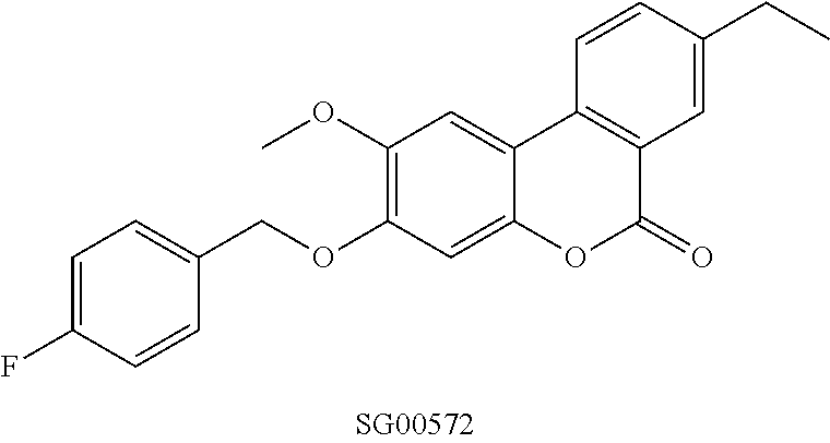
O(C1=C(OC)C=C2C(=C1)OC(=O)C1=C2C=CC(CC)=C1)CC1=CC=C(F)C=C1
